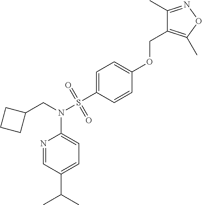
C1=C(OCC2=C(C)ON=C2C)C=CC(S(N(CC2CCC2)C2=CC=C(C(C)C)C=N2)(=O)=O)=C1
